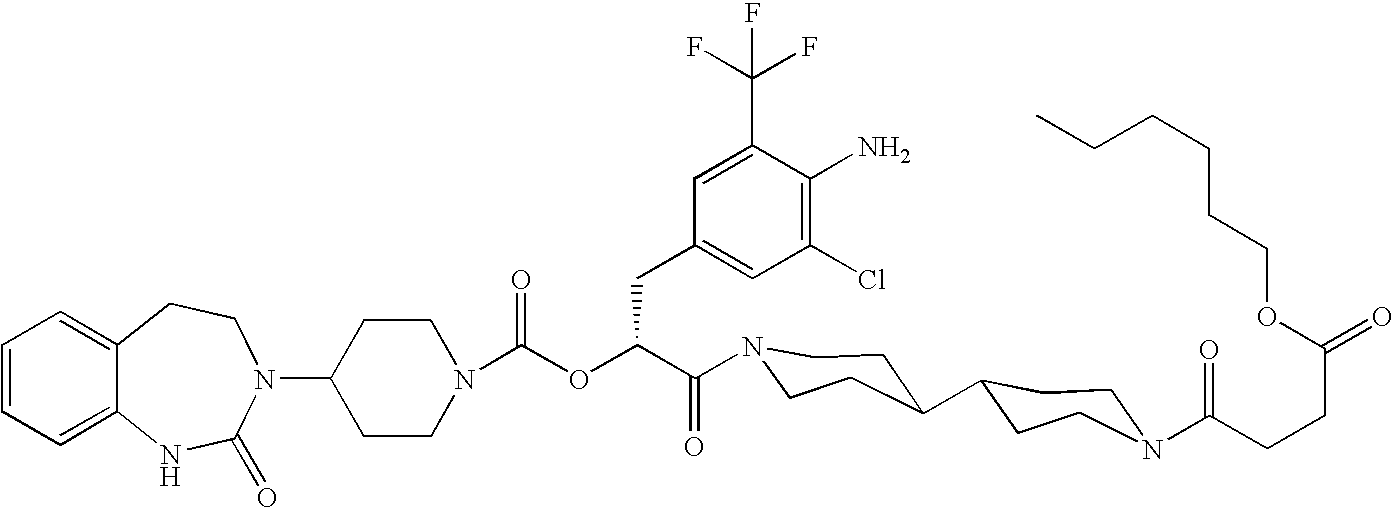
C12=CC=CC=C1NC(=O)N(C1CCN(C(OC(C(=O)N3CCC(C4CCN(C(CCC(=O)OCCCCCC)=O)CC4)CC3)CC3=CC(Cl)=C(N)C(C(F)(F)F)=C3)=O)CC1)CC2
